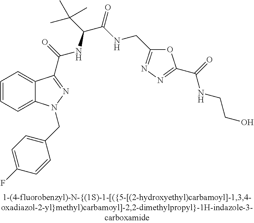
C1=CC=C2C(=C1)C(C(=O)NC(C(C)(C)C)C(=O)NCC1=NN=C(C(=O)NCCO)O1)=NN2CC1=CC=C(F)C=C1
